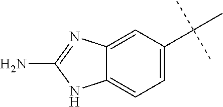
C12=CC(C(C)(C)C)=CC=C1NC(N)=N2
